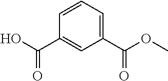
C1(C(=O)OC)=CC=CC(C(=O)O)=C1
